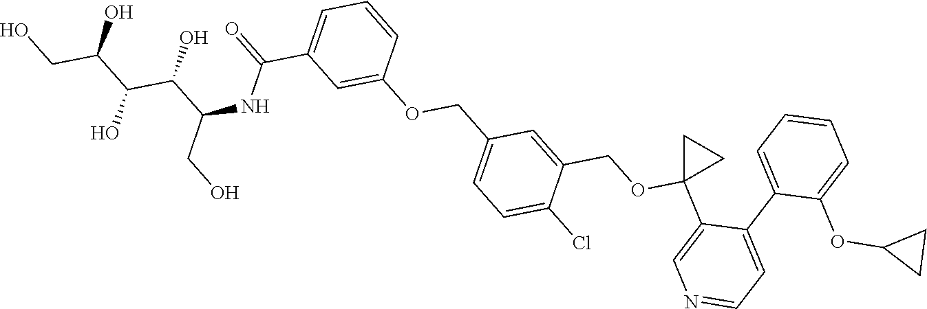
C1C(OC2=CC=CC=C2C2=CC=NC=C2C2(OCC3=CC(COC4=CC(C(NC(C(C(O)C(CO)O)O)CO)=O)=CC=C4)=CC=C3Cl)CC2)C1
